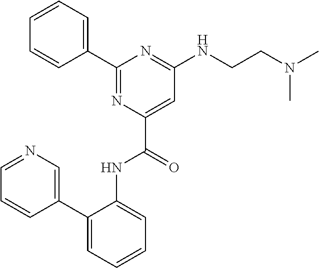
C1=CC=CC(C2=NC(C(=O)NC3=CC=CC=C3C3=CN=CC=C3)=CC(NCCN(C)C)=N2)=C1
